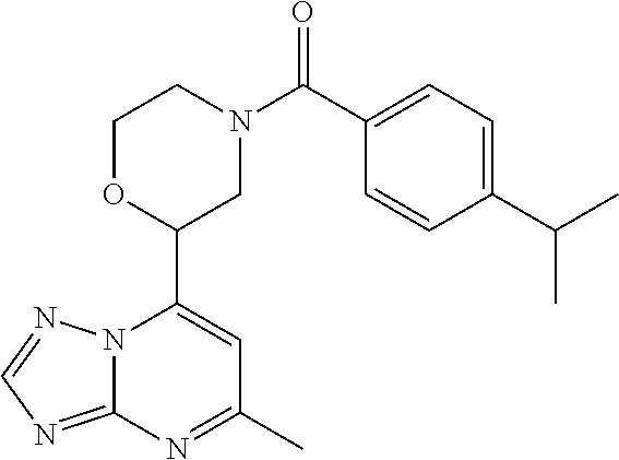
N12C(=NC=N1)N=C(C)C=C2C1CN(C(=O)C2=CC=C(C(C)C)C=C2)CCO1
